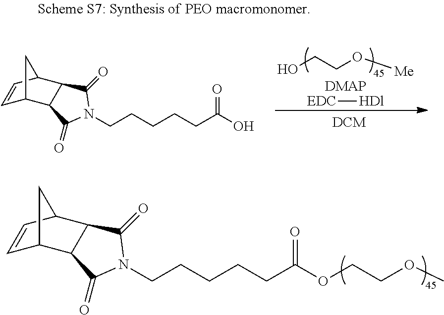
[EDC][HDl].OCCO[Me].C1=CC2C3C(C1C2)C(=O)N(CCCCCC(O)=O)C3=O.C1=CC2C3C(C1C2)C(=O)N(CCCCCC(OCCOC)=O)C3=O
